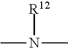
CN(C)[R12]
